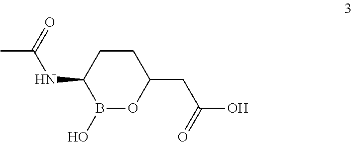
O=C(NC1B(O)OC(CC(O)=O)CC1)C
